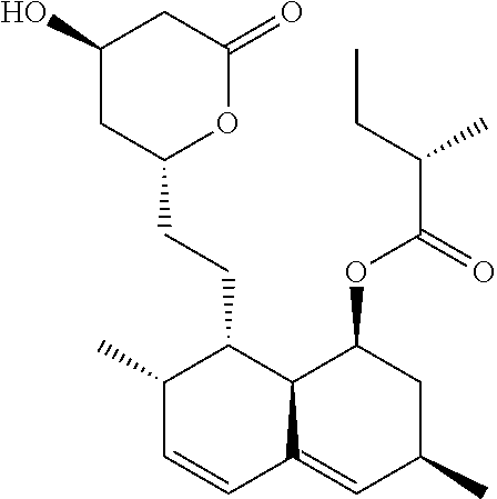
C1(C)C=CC2=CC(C)CC(OC(=O)C(C)CC)C2C1CCC1OC(=O)CC(O)C1
